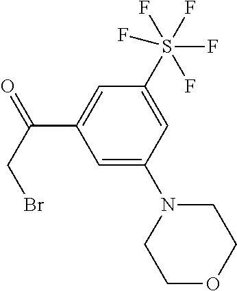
C1=C(N2CCOCC2)C=C(S(F)(F)(F)(F)F)C=C1C(=O)CBr
